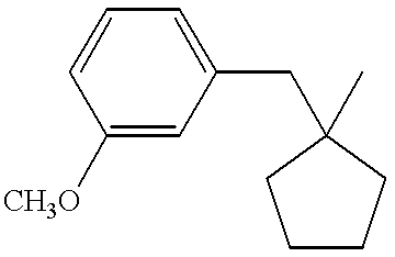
C1([CH3O])=CC(CC2(C)CCCC2)=CC=C1
